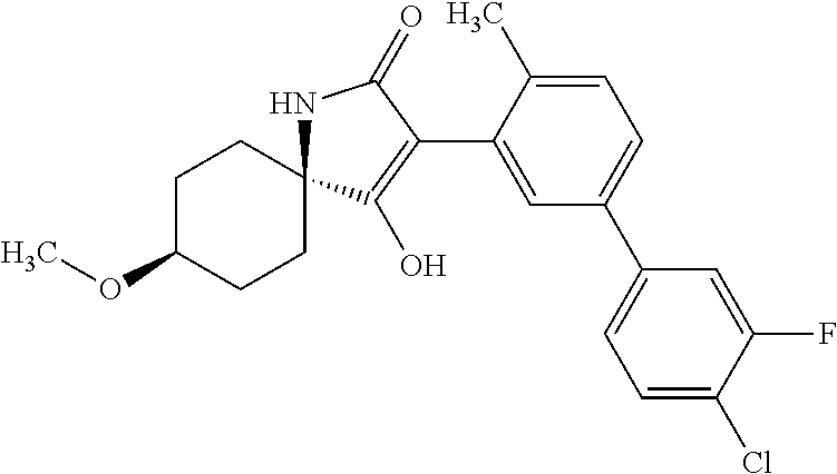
C1C(OC)CCC2(C1)NC(=O)C(C1=CC(C3=CC=C(Cl)C(F)=C3)=CC=C1C)=C2O
